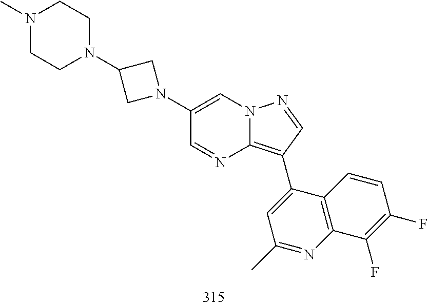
C1(C2=C3N=CC(N4CC(N5CCN(C)CC5)C4)=CN3N=C2)=CC(C)=NC2=C1C=CC(F)=C2F
